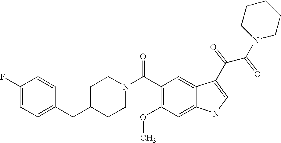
C1(F)=CC=C(CC2CCN(C(C3=C(OC)C=C4C(=C3)C(C(C(N3CCCCC3)=O)=O)=CN4)=O)CC2)C=C1
